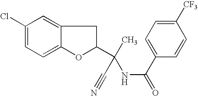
C1(Cl)=CC=C2C(=C1)CC(C(C)(NC(=O)C1=CC=C([CF3])C=C1)C#N)O2
